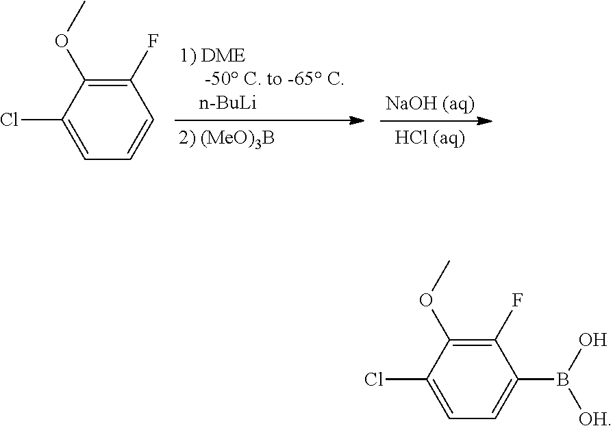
C1(F)=C(OC)C(Cl)=CC=C1.C1(F)=C(OC)C(Cl)=CC=C1B(O)[OH]
